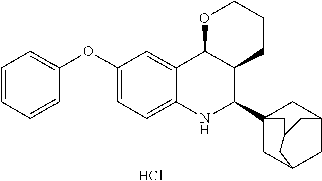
Cl.C12=CC(OC3=CC=CC=C3)=CC=C1NC(C13CC4CC(C1)CC(C3)C4)C1C2OCCC1
